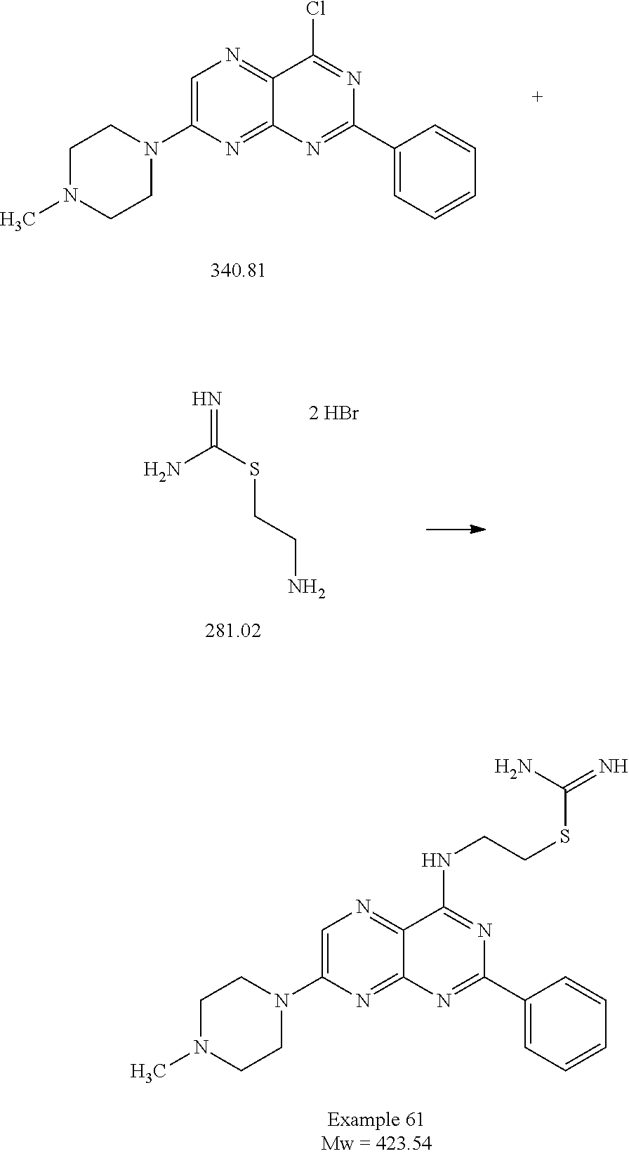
C1N(C)CCN(C2=CN=C3C(=N2)N=C(C2=CC=CC=C2)N=C3Cl)C1.N=C(SCCN)N.C1N(C)CCN(C2=CN=C3C(=N2)N=C(C2=CC=CC=C2)N=C3NCCSC(=N)N)C1
